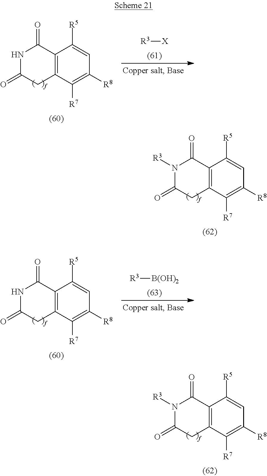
N1C(=O)CC2=C(C1=O)C([R5])=CC([R8])=C2[R7].[R3][X].N1([R3])C(=O)CC2=C(C1=O)C([R5])=CC([R8])=C2[R7].N1C(=O)CC2=C(C1=O)C([R5])=CC([R8])=C2[R7].[R3][B(OH)2].N1([R3])C(=O)CC2=C(C1=O)C([R5])=CC([R8])=C2[R7]
